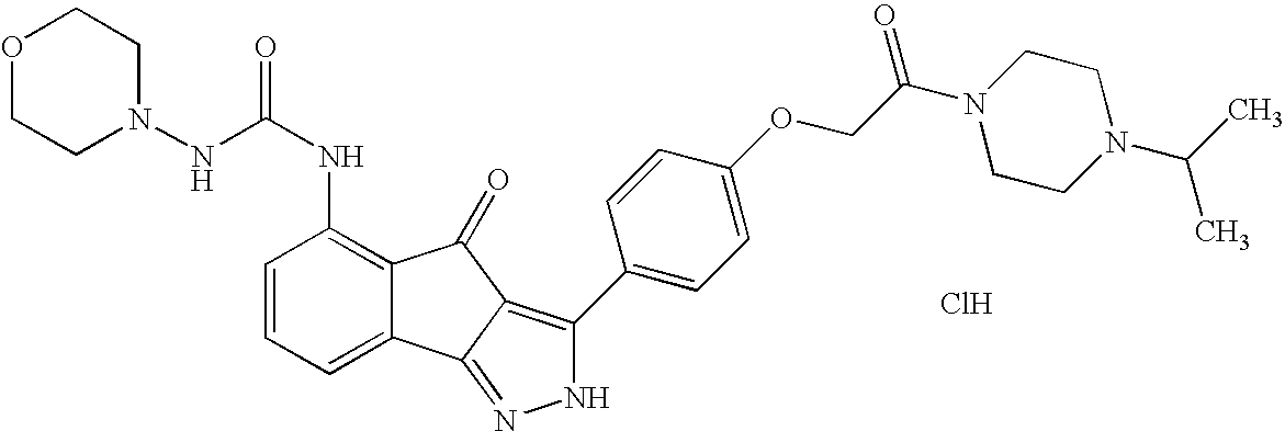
N(C(NC1=C2C(=CC=C1)C1=NNC(C3=CC=C(OCC(N4CCN(C(C)C)CC4)=O)C=C3)=C1C2=O)=O)N1CCOCC1.Cl
